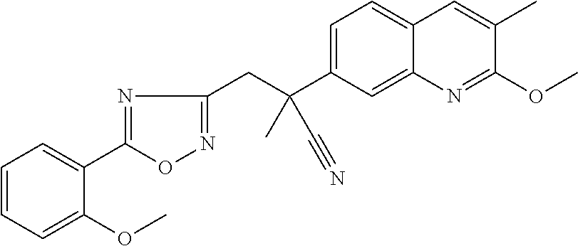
C1=C(C(CC2=NOC(C3=CC=CC=C3OC)=N2)(C)C#N)C=C2C(=C1)C=C(C)C(OC)=N2
